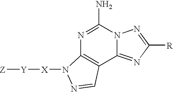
N12C(=NC([R])=N1)C1=C(N=C2N)N([X][Y][Z])N=C1
